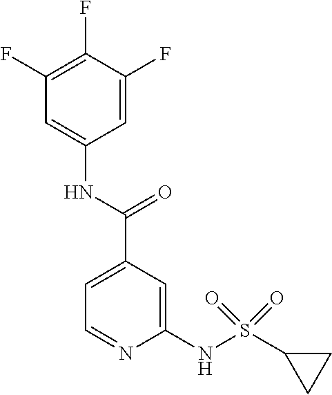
C1=C(C(NC2=CC(F)=C(F)C(F)=C2)=O)C=C(NS(=O)(=O)C2CC2)N=C1
